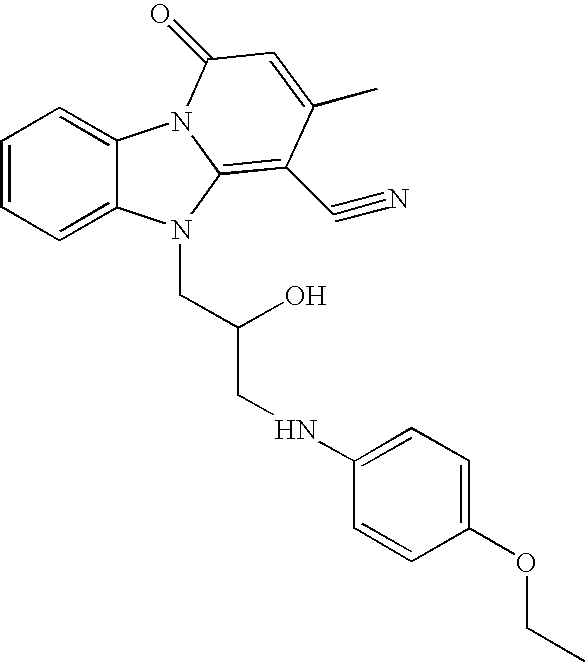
C1=CC=C2C(=C1)N1C(=C(C#N)C(C)=CC1=O)N2CC(O)CNC1=CC=C(OCC)C=C1
